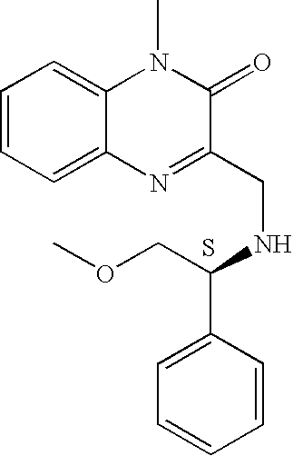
C1=CC=C2C(=C1)N(C)C(=O)C(CNC(C1=CC=CC=C1)COC)=N2.S
